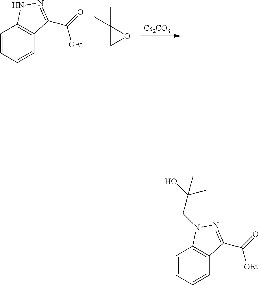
[Cs2CO3].C1=CC=CC2=C1NN=C2C([OEt])=O.C1OC1(C)C.C1=CC=CC2=C1N(CC(C)(O)C)N=C2C([OEt])=O
